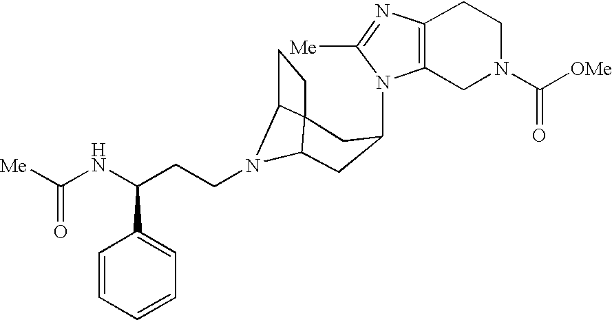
N1(C2CC3N(CCC(NC([Me])=O)C4=CC=CC=C4)C4C3(CC4)C2)C2=C(N=C1[Me])CCN(C([OMe])=O)C2
